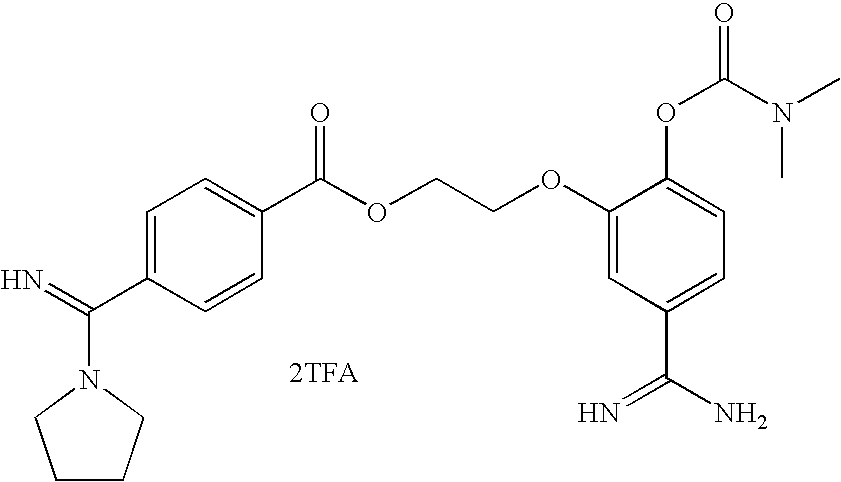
[2TFA].N1(C(=N)C2=CC=C(C(OCCOC3=CC(C(N)=N)=CC=C3OC(N(C)C)=O)=O)C=C2)CCCC1
